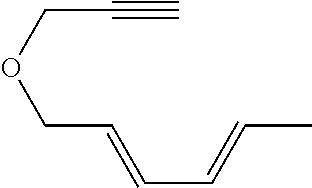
C(OCC=CC=CC)C#C
